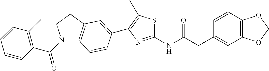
C1=CC2=C(C=C1CC(NC1=NC(C3=CC4=C(N(C(C5=C(C)C=CC=C5)=O)CC4)C=C3)=C(C)S1)=O)OCO2
